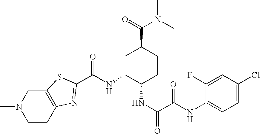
CN1CCC2=C(C1)SC(C(NC1C(NC(=O)C(NC3=CC=C(Cl)C=C3F)=O)CCC(C(=O)N(C)C)C1)=O)=N2
